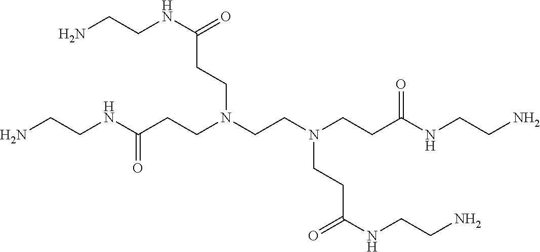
NCCNC(CCN(CCN(CCC(NCCN)=O)CCC(NCCN)=O)CCC(NCCN)=O)=O
